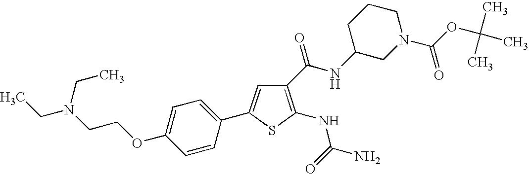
C1=C(OCCN(CC)CC)C=CC(C2=CC(C(NC3CN(C(OC(C)(C)C)=O)CCC3)=O)=C(NC(=O)N)S2)=C1
